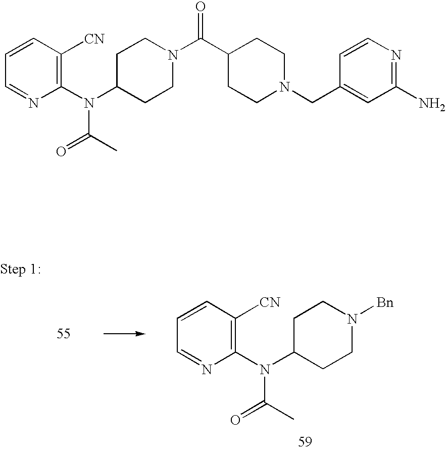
C1(N(C2CCN([Bn])CC2)C(C)=O)=C([CN])C=CC=N1.C1(N(C2CCN(C(C3CCN(CC4=CC(N)=NC=C4)CC3)=O)CC2)C(=O)C)=C([CN])C=CC=N1
